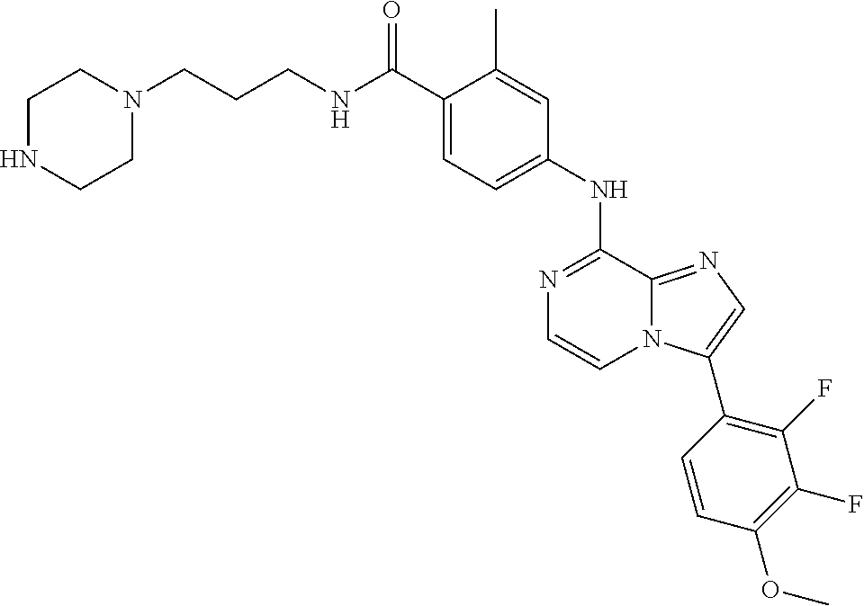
C1(NC2=NC=CN3C2=NC=C3C2=C(F)C(F)=C(OC)C=C2)=CC=C(C(NCCCN2CCNCC2)=O)C(C)=C1
